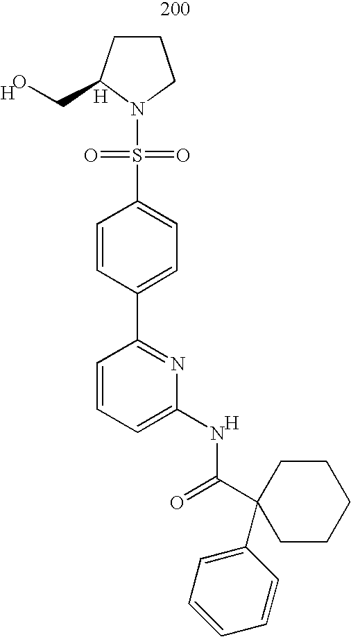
C1CC(CO)N(S(=O)(=O)C2=CC=C(C3=NC(NC(C4(C5=CC=CC=C5)CCCCC4)=O)=CC=C3)C=C2)C1.[H].[H].[H]
